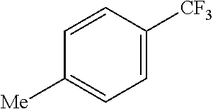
C1=C([CF3])C=CC([Me])=C1
